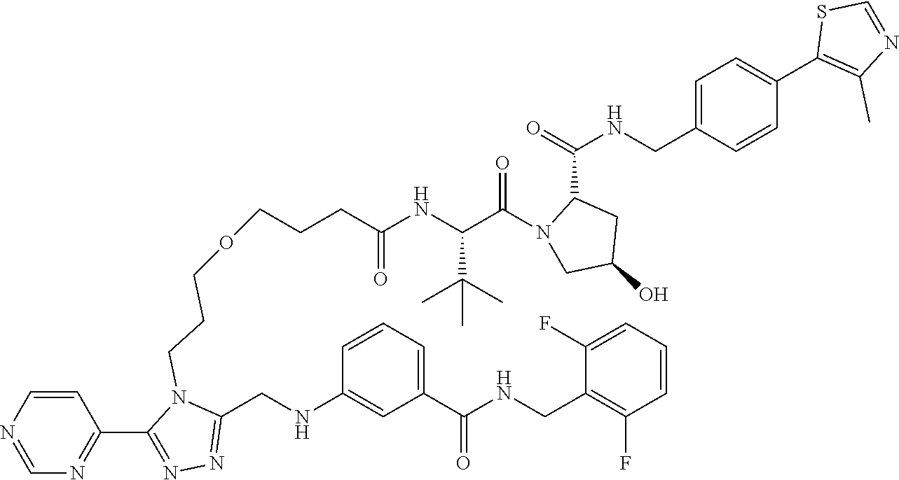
C1=CN=CN=C1C1=NN=C(CNC2=CC(C(NCC3=C(F)C=CC=C3F)=O)=CC=C2)N1CCCOCCCC(NC(C(N1CC(O)CC1C(NCC1=CC=C(C2=C(C)N=CS2)C=C1)=O)=O)C(C)(C)C)=O
